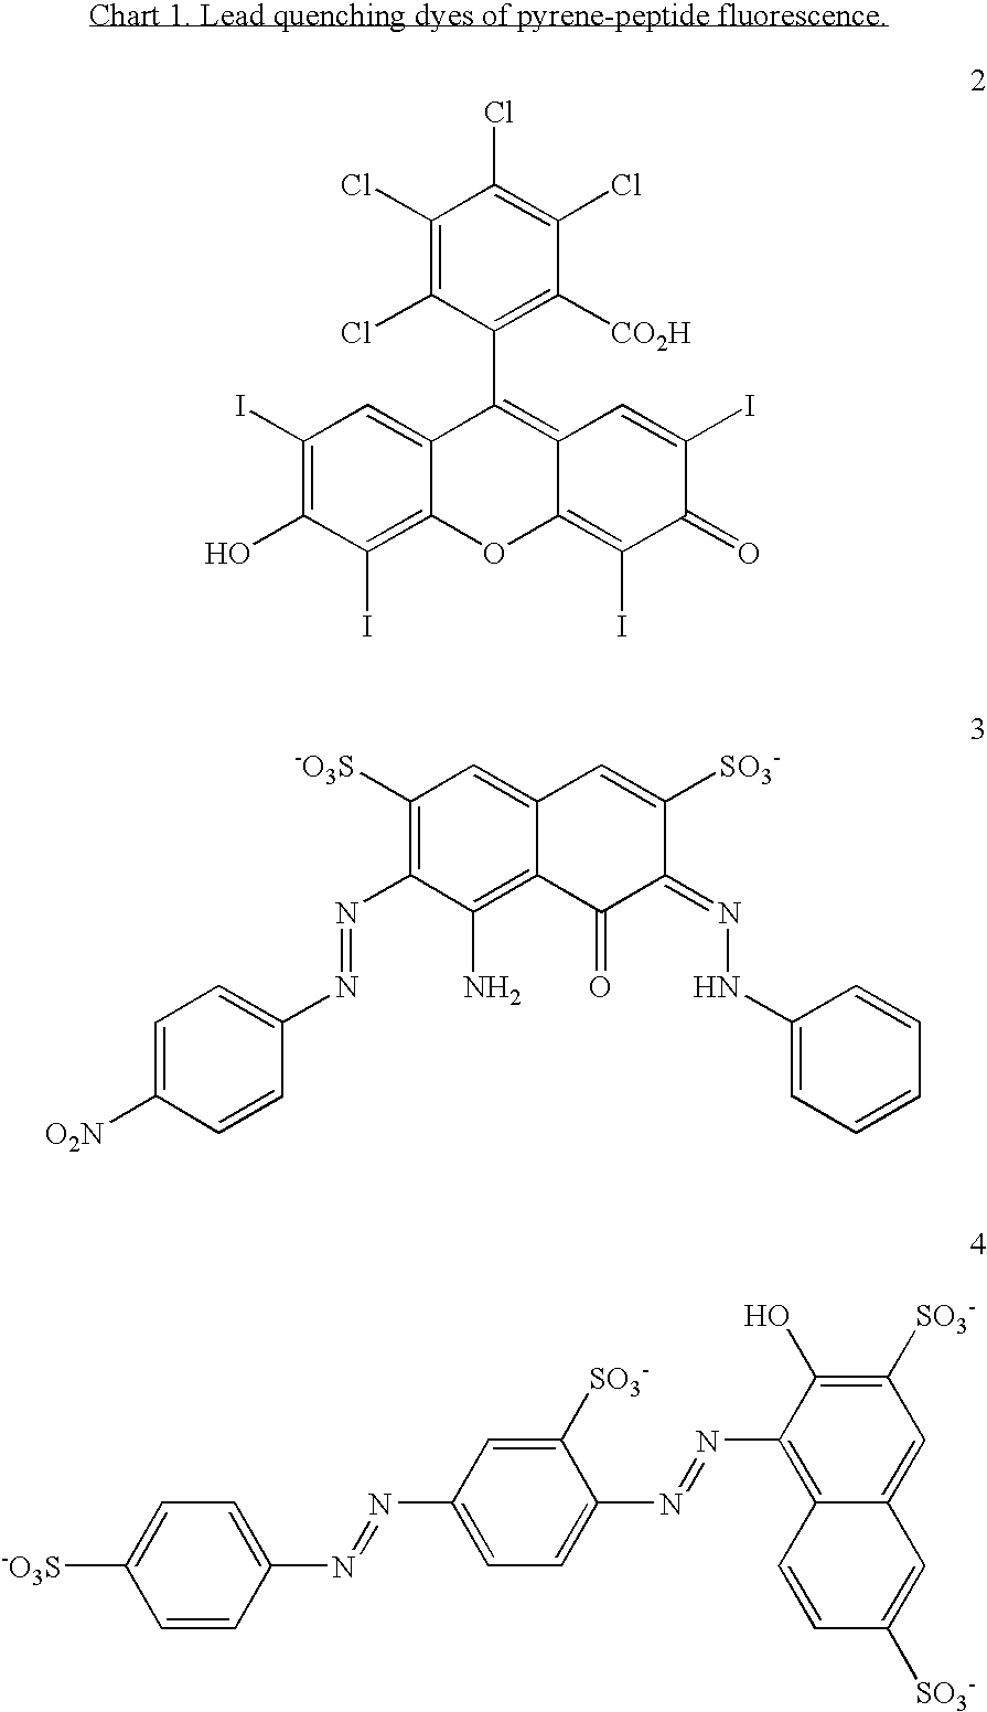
C1(Cl)=C(Cl)C(C2=C3C(=C(I)C(=O)C(I)=C3)OC3=C(I)C(O)=C(I)C=C23)=C([CO2H])C(Cl)=C1Cl.C1([-O3S])=C(N=NC2=CC=C([O2N])C=C2)C(N)=C2C(=C1)C=C([SO3-])C(=NNC1=CC=CC=C1)C2=O.C12=C(N=NC3=CC=C(N=NC4=CC=C([-O3S])C=C4)C=C3[SO3-])C(O)=C([SO3-])C=C1C=C([SO3-])C=C2
